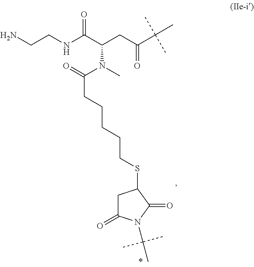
C(N1C(=O)CC(SCCCCCC(N(C)C(C(NCCN)=O)CC(C(C)(C)C)=O)=O)C1=O)(C)(C)C
